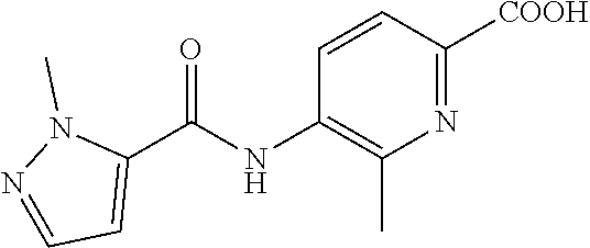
C1=CC(NC(C2=CC=NN2C)=O)=C(C)N=C1[COOH]
